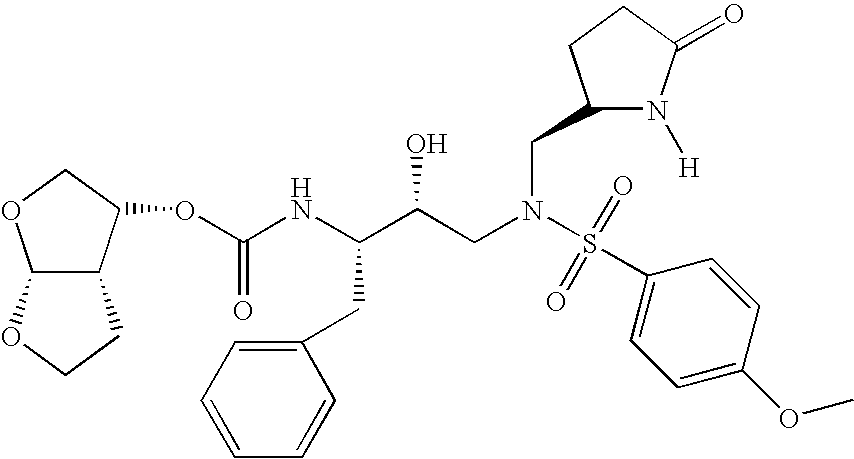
O(C(NC(C(CN(CC1N([H])C(=O)CC1)S(C1=CC=C(OC)C=C1)(=O)=O)O)CC1=CC=CC=C1)=O)C1C2C(OC1)OCC2
